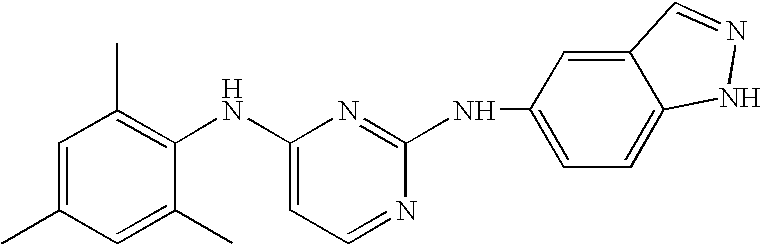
C1=C(C)C=C(C)C(NC2=CC=NC(NC3=CC=C4C(=C3)C=NN4)=N2)=C1C
